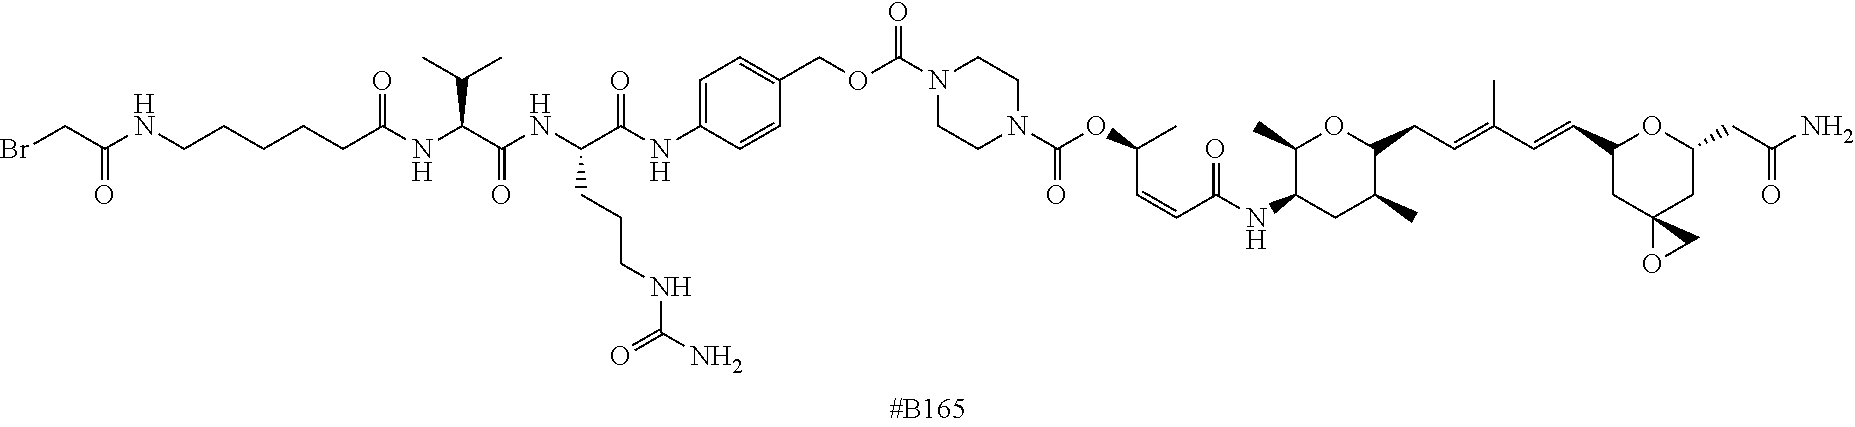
N1(C(OCC2=CC=C(NC(C(NC(C(NC(CCCCCNC(CBr)=O)=O)C(C)C)=O)CCCNC(N)=O)=O)C=C2)=O)CCN(C(OC(C)C=CC(NC2CC(C)C(CC=C(C=CC3CC4(CC(CC(N)=O)O3)OC4)C)OC2C)=O)=O)CC1
